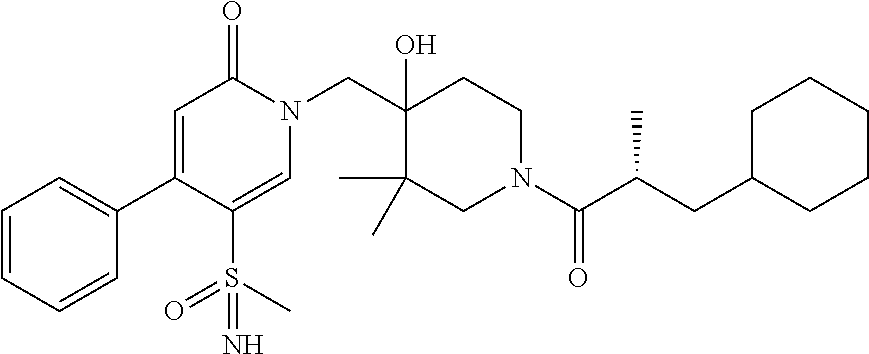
C(C1(O)C(C)(C)CN(C(C(CC2CCCCC2)C)=O)CC1)N1C(=O)C=C(C2=CC=CC=C2)C(S(C)(=O)=N)=C1
